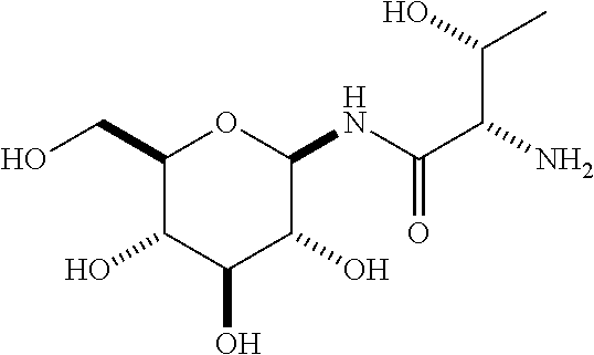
C1(CO)C(O)C(O)C(O)C(NC(C(N)C(C)O)=O)O1
